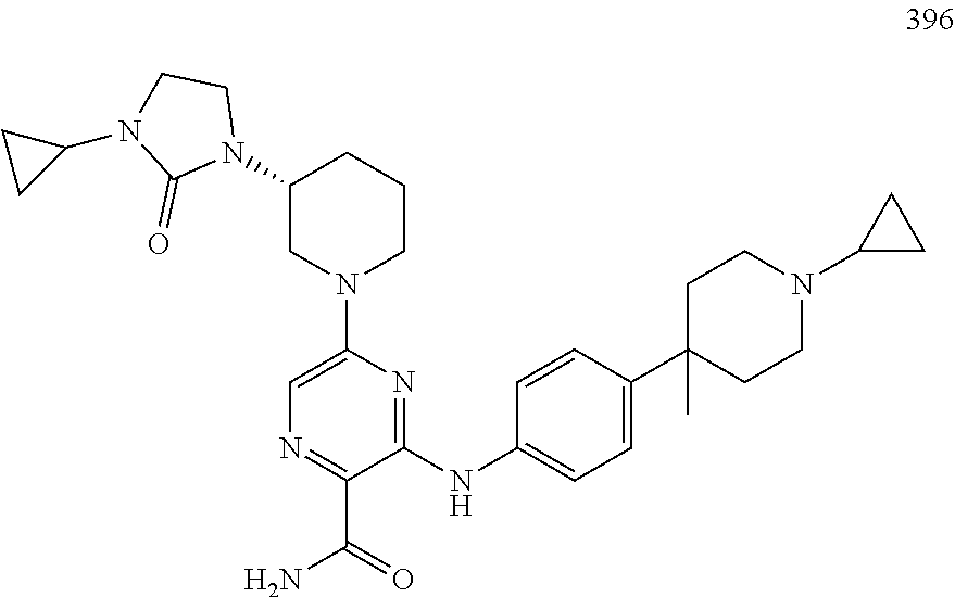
N1=C(C(=O)N)C(NC2=CC=C(C3(C)CCN(C4CC4)CC3)C=C2)=NC(N2CCCC(N3CCN(C4CC4)C3=O)C2)=C1
